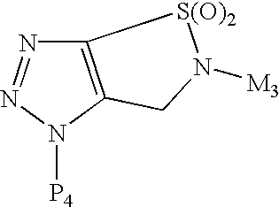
C12=C(N([P4])N=N1)CN([M3])[S(O)2]2
